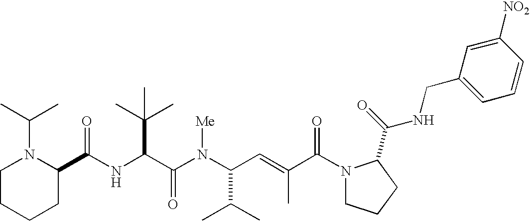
N(C(C(N(C(C(C)C)C=C(C)C(N1CCCC1C(=O)NCC1=CC=CC([NO2])=C1)=O)[Me])=O)C(C)(C)C)C(C1N(C(C)C)CCCC1)=O
